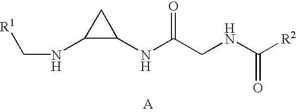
C1(NC(CNC([R2])=O)=O)CC1NC[R1].[A]
